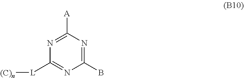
N1=C([A])N=C(B)N=C1[L][(C)n]
